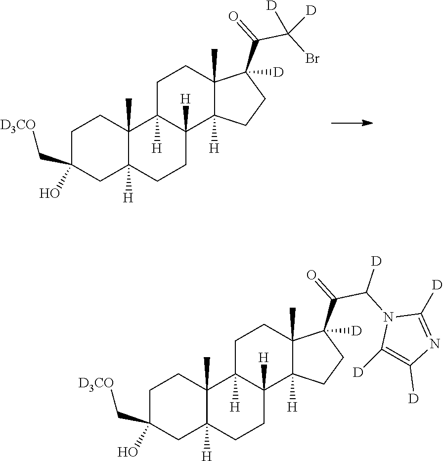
C1C(C[D3CO])(O)CC2([H])C(C)(C1)C1([H])C([H])(CC2)C2([H])C(C)(CC1)C(C(=O)C(Br)([D])[D])([D])CC2.C1C(C[D3CO])(O)CC2([H])C(C)(C1)C1([H])C([H])(CC2)C2([H])C(C)(CC1)C(C(=O)C(N1C([D])=C([D])N=C1[D])[D])([D])CC2
